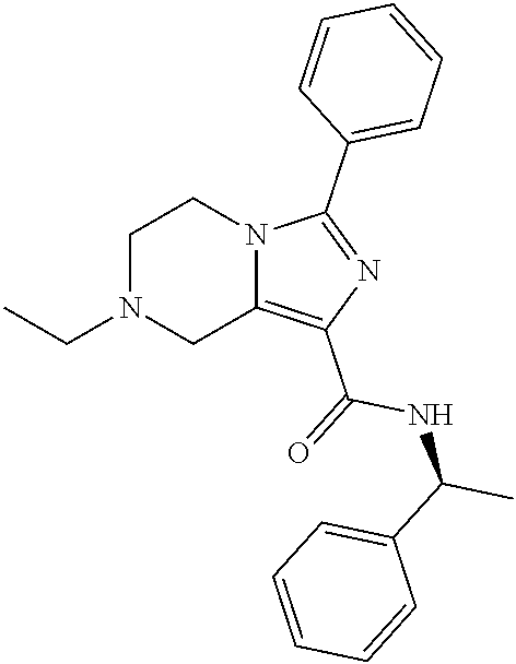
C1N(CC)CC2=C(C(=O)NC(C)C3=CC=CC=C3)N=C(C3=CC=CC=C3)N2C1
